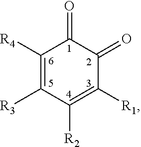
C1([R4])=C([R3])C([R2])=C([R1])C(=O)C1=O
